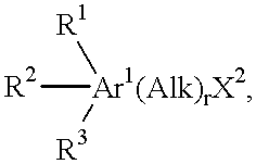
[R2][Ar1(Alk)rX2]([R1])[R3]
